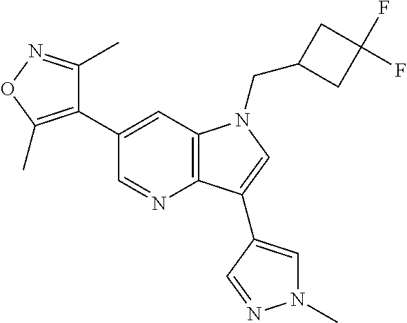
C1(C2=CC3=C(N=C2)C(C2=CN(C)N=C2)=CN3CC2CC(F)(F)C2)=C(C)ON=C1C
